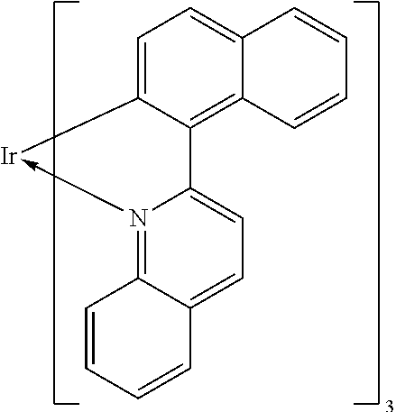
N12->[Ir]C3=CC=C4C(=C3C1=CC=C1C=2C=CC=C1)C=CC=C4
